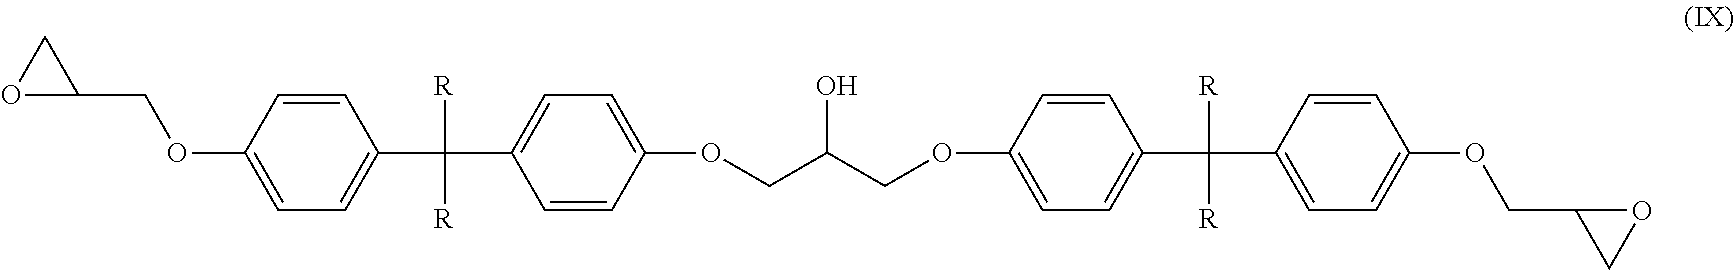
C1=C(OCC2CO2)C=CC(C([R])([R])C2=CC=C(OCC(COC3=CC=C(C([R])([R])C4=CC=C(OCC5CO5)C=C4)C=C3)O)C=C2)=C1
